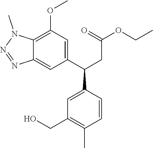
C1=C(C(C2=CC(OC)=C3C(=C2)N=NN3C)CC(OCC)=O)C=CC(C)=C1CO
